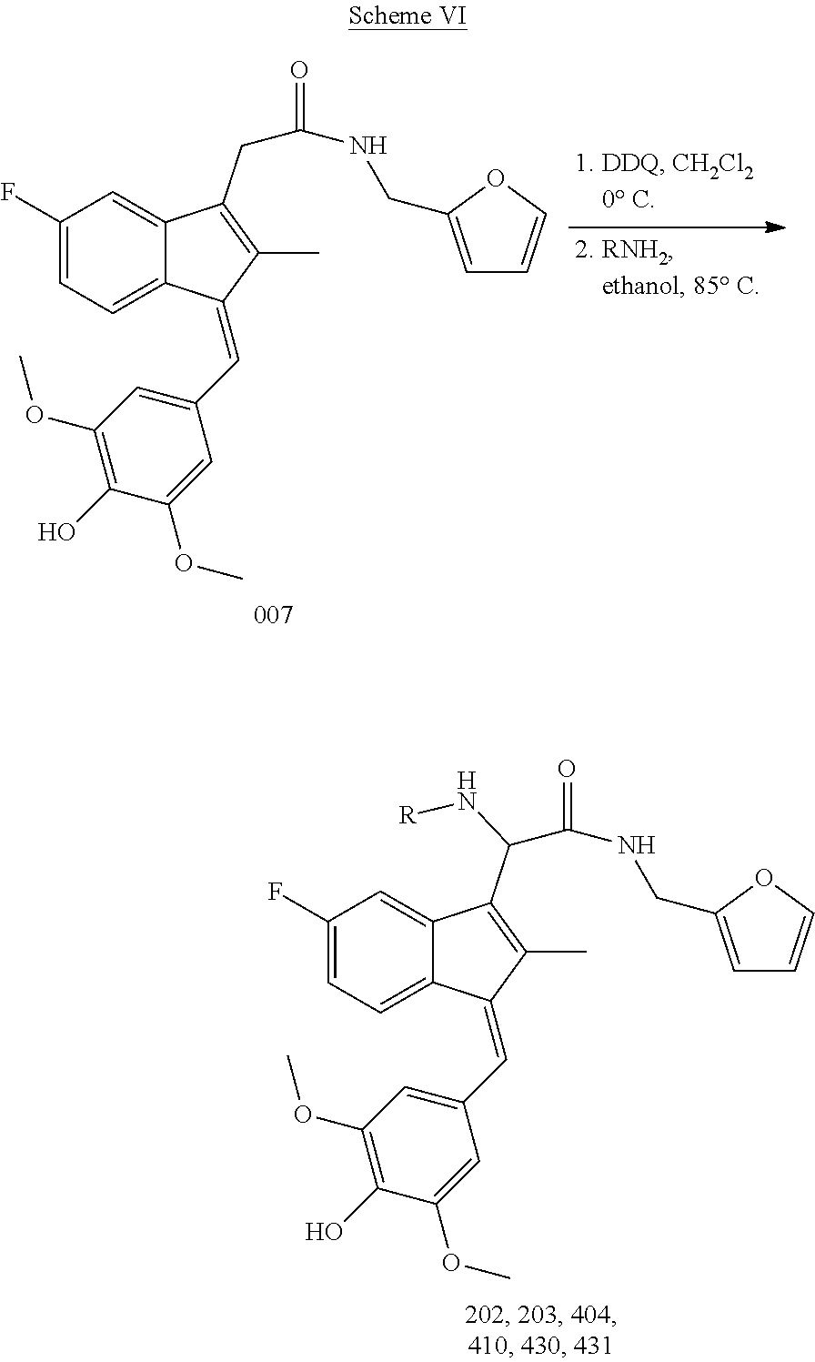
C1(F)=CC=C2C(=C1)C(C(C(NCC1=CC=CO1)=O)N[R])=C(C)C2=CC1=CC(OC)=C(O)C(OC)=C1.C1(F)=CC=C2C(=C1)C(CC(NCC1=CC=CO1)=O)=C(C)C2=CC1=CC(OC)=C(O)C(OC)=C1
